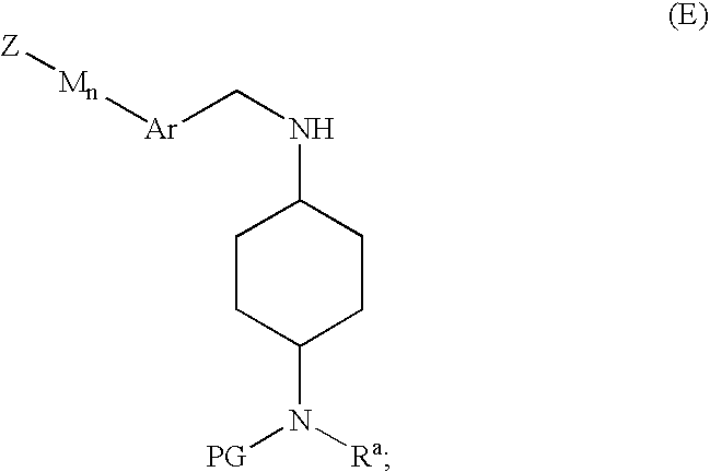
[Z][Mn][Ar]CNC1CCC(N([Ra])[PG])CC1
